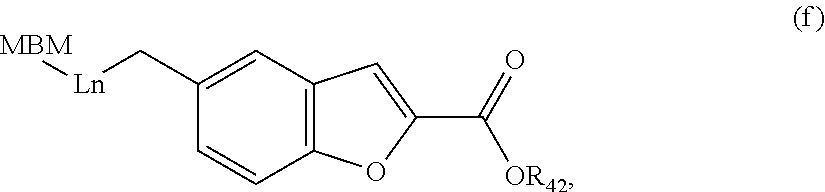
C12=C(C=C(C[Ln][MBM])C=C1)C=C(C(=O)[OR42])O2
